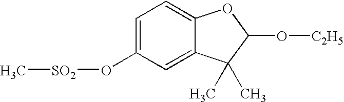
C1=C(O[SO2]C)C=C2C(=C1)OC(O[C2H5])C2(C)C
